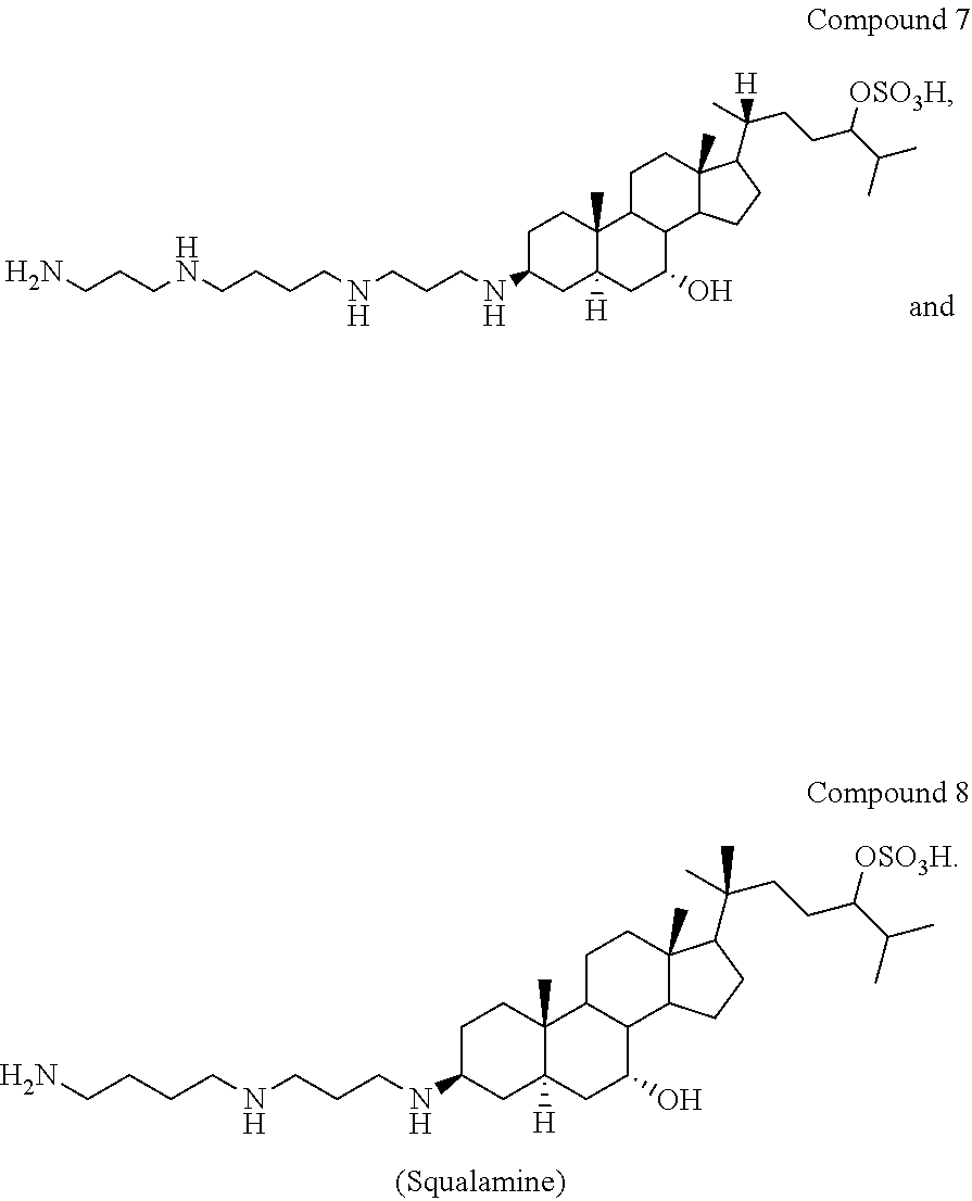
C1C(NCCCNCCCCN)CC2([H])C(C)(C1)C1C(C(O)C2)C2C(C)(CC1)C(C(CCC(C(C)C)[OSO3H])(C)C)CC2.C1C(NCCCNCCCCNCCCN)CC2([H])C(C)(C1)C1C(C(O)C2)C2C(C)(CC1)C(C(CCC(C(C)C)[OSO3H])([H])C)CC2
